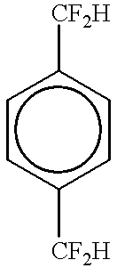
c1([CF2H])ccc([CF2H])cc1
